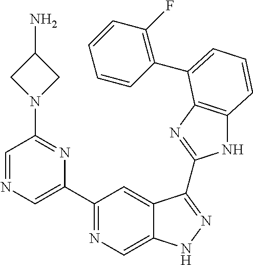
C1(C2=NC=C3C(=C2)C(C2=NC4=C(N2)C=CC=C4C2=C(F)C=CC=C2)=NN3)=CN=CC(N2CC(N)C2)=N1
